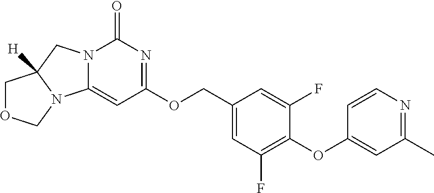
N12C(=CC(OCC3=CC(F)=C(OC4=CC(C)=NC=C4)C(F)=C3)=NC1=O)N1C([H])(C2)COC1
